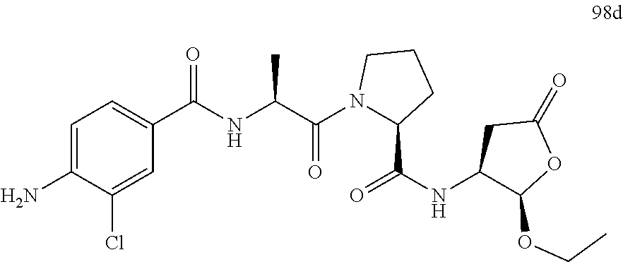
C1=C(N)C(Cl)=CC(C(NC(C(N2C(C(=O)NC3C(OCC)OC(=O)C3)CCC2)=O)C)=O)=C1
